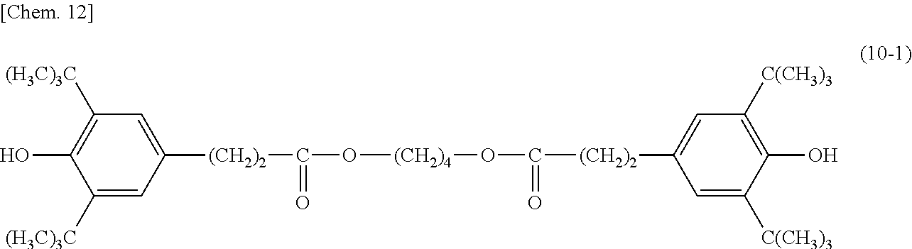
C1([(H3C)3C])=CC([(CH2)2]C(O[(CH2)4]OC([(CH2)2]C2=CC([C(CH3)3])=C(O)C([C(CH3)3])=C2)=O)=O)=CC([(H3C)3C])=C1O
